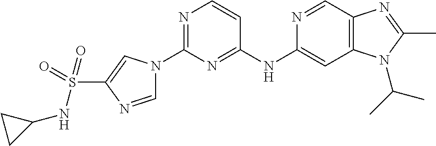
C1(N2C=NC(S(NC3CC3)(=O)=O)=C2)=NC=CC(NC2=CC3=C(C=N2)N=C(C)N3C(C)C)=N1
